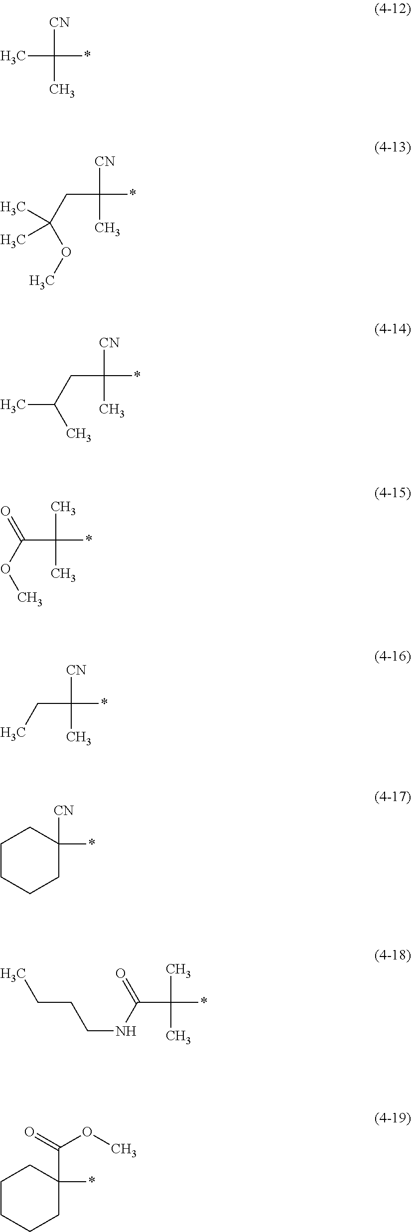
[CN]C(C)(*)C.[CN]C(C)(*)CC(OC)(C)C.[CN]C(C)(*)CC(C)C.CC(C)(*)C(OC)=O.[CN]C(C)(*)CC.C1CCCC([CN])(*)C1.CC(C)(*)C(NCCCC)=O.C1CCCC(C(=O)OC)(*)C1
